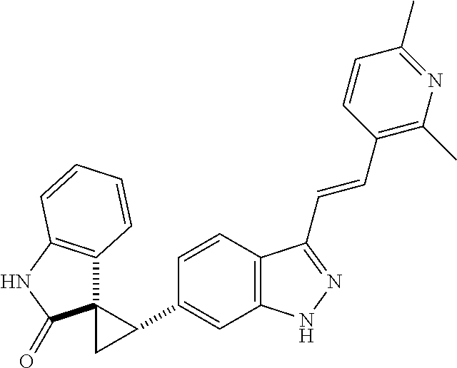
C12(C3=C(NC1=O)C=CC=C3)CC2C1=CC2=C(C=C1)C(C=CC1=C(C)N=C(C)C=C1)=NN2
